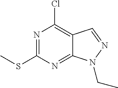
N1=C(SC)N=C2C(=C1Cl)C=NN2CC
